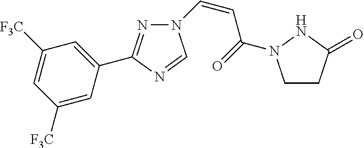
N1=C(C2=CC([F3C])=CC([F3C])=C2)N=CN1C=CC(=O)N1CCC(=O)N1
